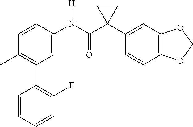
C1=C(N(C(C2(C3=CC4=C(C=C3)OCO4)CC2)=O)[H])C=CC(C)=C1C1=C(F)C=CC=C1
